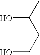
OC(C)CCO
